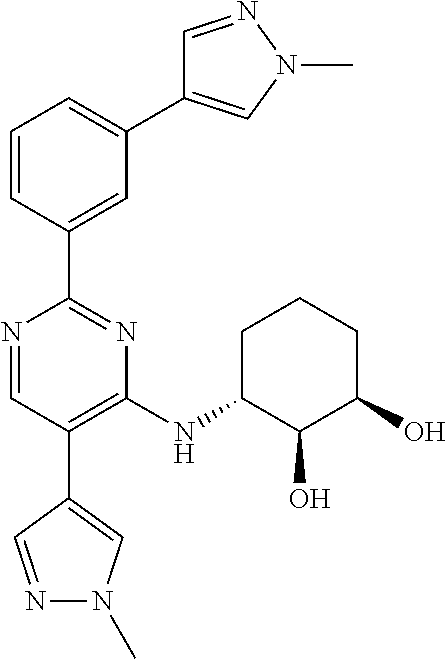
N1=CC(C2=CN(C)N=C2)=C(NC2C(O)C(O)CCC2)N=C1C1=CC(C2=CN(C)N=C2)=CC=C1
